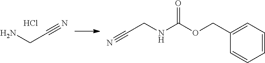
NCC#N.Cl.C1=C(COC(NCC#N)=O)C=CC=C1
